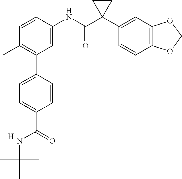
C1=C(NC(C2(C3=CC4=C(C=C3)OCO4)CC2)=O)C=CC(C)=C1C1=CC=C(C(=O)NC(C)(C)C)C=C1.[H]
